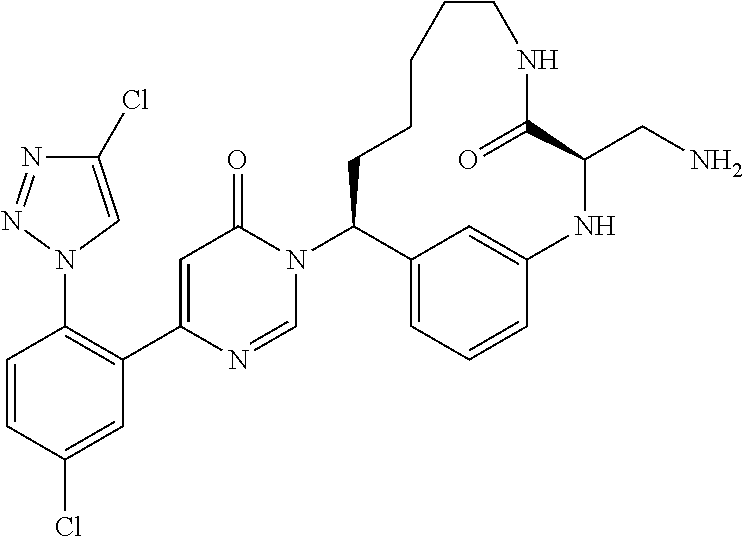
N1(C2C3=CC=CC(=C3)NC(CN)C(=O)NCCCCC2)C(=O)C=C(C2=C(N3C=C(Cl)N=N3)C=CC(Cl)=C2)N=C1
